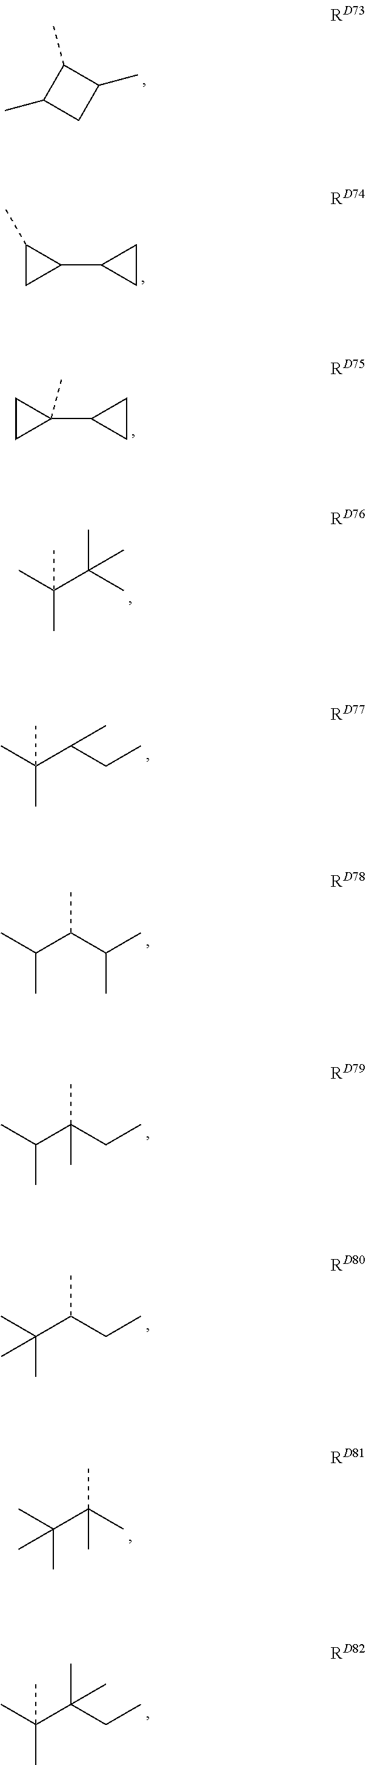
C1(C)CC(C)C1C.C1(C2CC2)C(C)C1.C1(C2CC2)(C)CC1.C(C)(C(C)(C)C)(C)C.C(C)(C(CC)C)(C)C.C(C)(C(C(C)C)C)C.C(C)(C(CC)(C)C)C.C(C)(C(CC)C)(C)C.C(C)(C(C)(C)C)(C)C.C(C)(C(CC)(C)C)(C)C
